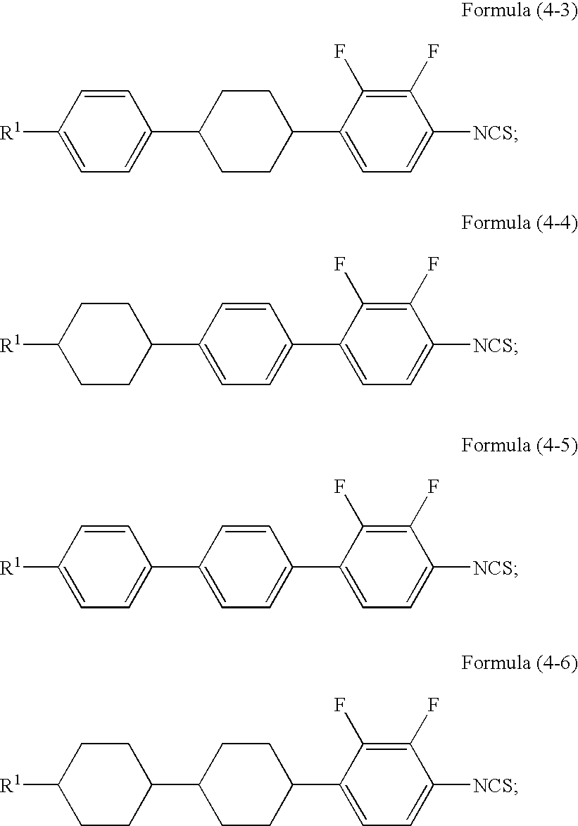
C1CC(C2=CC=C([R1])C=C2)CCC1C1=CC=C([NCS])C(F)=C1F.C1=CC(C2CCC([R1])CC2)=CC=C1C1=CC=C([NCS])C(F)=C1F.C1=CC(C2=CC=C([R1])C=C2)=CC=C1C1=CC=C([NCS])C(F)=C1F.C1CC(C2CCC([R1])CC2)CCC1C1=CC=C([NCS])C(F)=C1F
